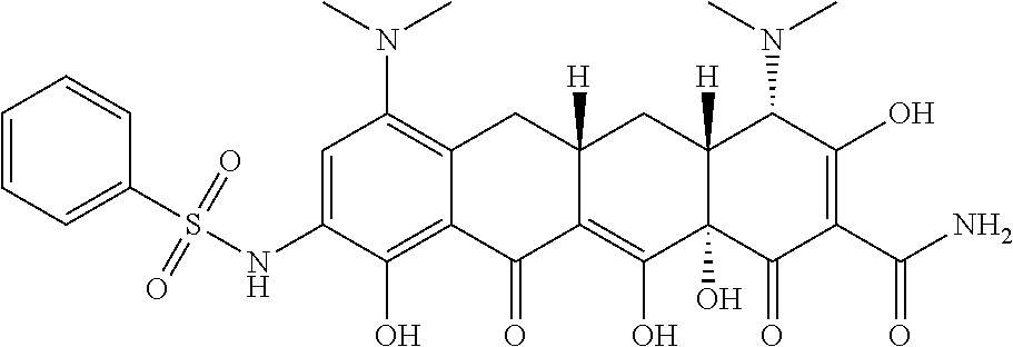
C1=C(NS(C2=CC=CC=C2)(=O)=O)C(O)=C2C(=C1N(C)C)CC1([H])C(=C(O)C3(O)C([H])(C1)C(N(C)C)C(O)=C(C(N)=O)C3=O)C2=O
